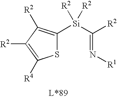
N(=C([Si]([R2])([R2])C1=C([R2])C([R2])=C([R4])S1)[R2])[R1]
